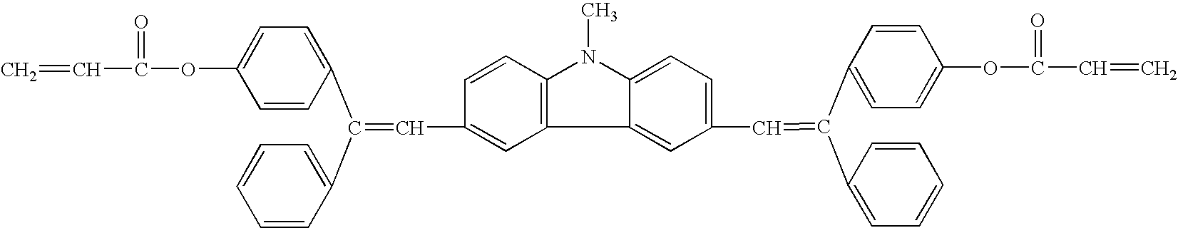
C1(OC(=O)C=C)=CC=C(C(C2=CC=CC=C2)=CC2=CC3=C(C=C2)N(C)C2=CC=C(C=C(C4=CC=C(OC(=O)C=C)C=C4)C4=CC=CC=C4)C=C32)C=C1
